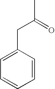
C1=C(CC(C)=O)C=CC=C1
